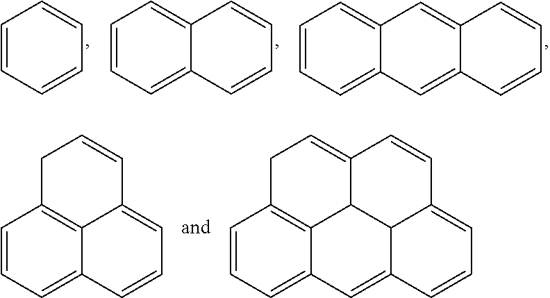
C1=CC=CC=C1.C12=CC=CC=C1C=CC=C2.C12=CC3=CC=CC=C3C=C1C=CC=C2.C1=CC=C2C3=C1CC=CC3=CC=C2.C1=CC=C2C3=C1CC=C1C3C3C(=C2)C=CC=C3C=C1
